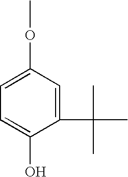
C1=C(OC)C=C(C(C)(C)C)C(O)=C1
